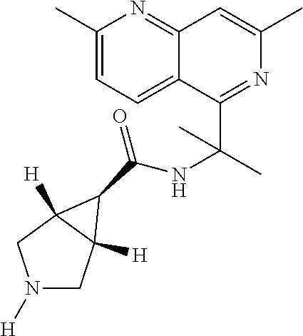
N1([H])CC2([H])C([H])(C1)C2C(=O)NC(C)(C1=NC(C)=CC2=NC(C)=CC=C12)C
